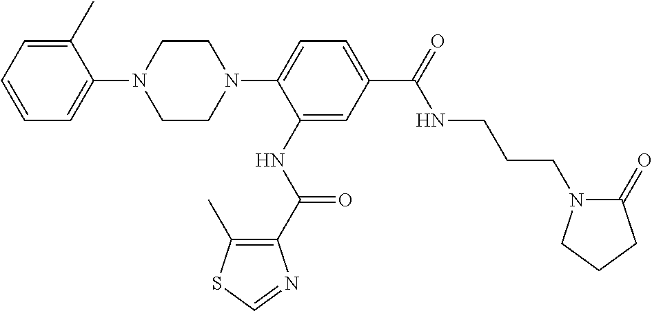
C1CN(C2=CC=C(C(=O)NCCCN3C(=O)CCC3)C=C2NC(C2=C(C)SC=N2)=O)CCN1C1=CC=CC=C1C
